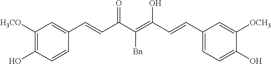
C1([H3CO])=C(O)C=CC(C=CC(C(=C(C=CC2=CC=C(O)C([OCH3])=C2)O)[Bn])=O)=C1
